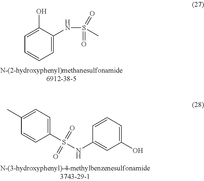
C1(S(NC2=CC(O)=CC=C2)(=O)=O)=CC=C(C)C=C1.C1=C(NS(=O)(=O)C)C(O)=CC=C1
